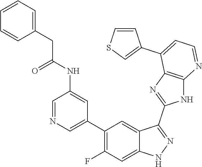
C1=NC=C(C2=C(F)C=C3C(=C2)C(C2=NC4=C(N2)N=CC=C4C2=CSC=C2)=NN3)C=C1NC(CC1=CC=CC=C1)=O
